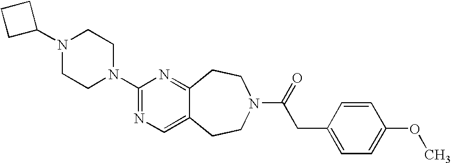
N1(C2CCC2)CCN(C2=NC=C3C(=N2)CCN(C(=O)CC2=CC=C(OC)C=C2)CC3)CC1
